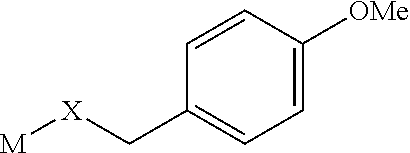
[M][X]CC1=CC=C([OMe])C=C1
